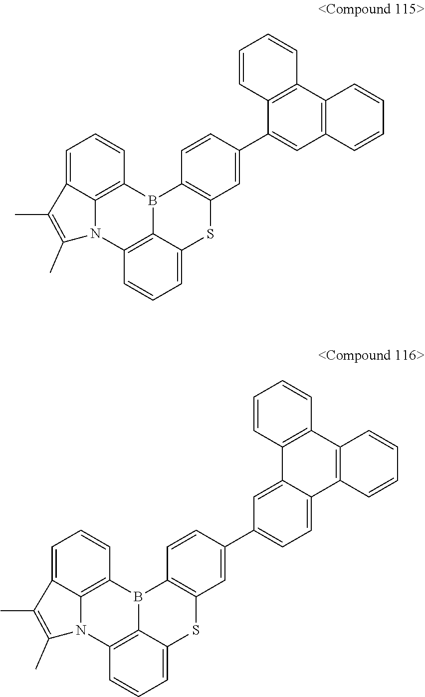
C1=C2C3=C(C=C1)B1C4=C(C=C(C5=CC6=C(C7=C5C=CC=C7)C=CC=C6)C=C4)SC4=CC=CC(=C14)N3C(C)=C2C.C1=C2C3=C(C=C1)B1C4=C(C=C(C5=CC=C6C(=C5)C5=C(C7=C6C=CC=C7)C=CC=C5)C=C4)SC4=CC=CC(=C14)N3C(C)=C2C
